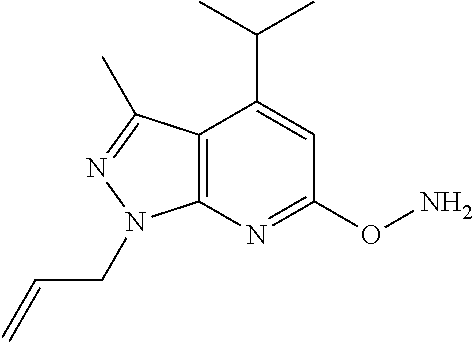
C12=C(N=C(ON)C=C1C(C)C)N(CC=C)N=C2C
